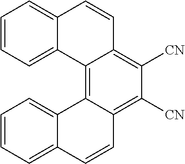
C1=CC=C2C(=C1)C=CC1=C([CN])C([CN])=C3C(=C21)C1=CC=CC=C1C=C3
